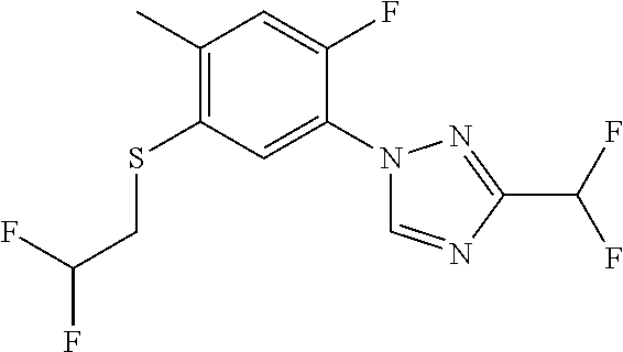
C1(C)=C(SCC(F)F)C=C(N2C=NC(C(F)F)=N2)C(F)=C1
